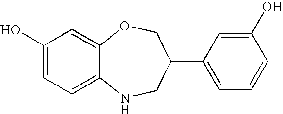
C1(O)=CC=C2C(=C1)OCC(C1=CC=CC(O)=C1)CN2
